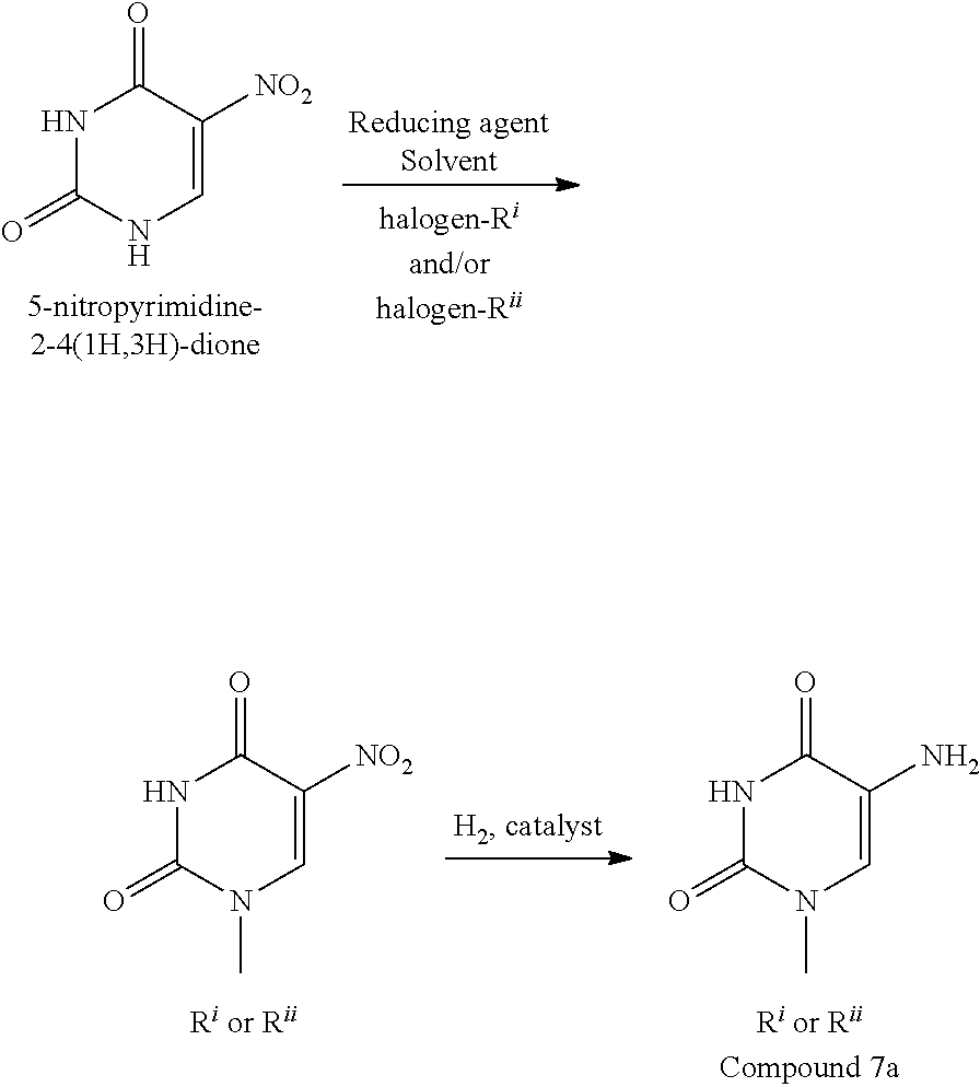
N1C(=O)NC=C([NO2])C1=O.N1C(=O)N(C)C=C([NO2])C1=O.N1C(=O)N(C)C=C(N)C1=O
